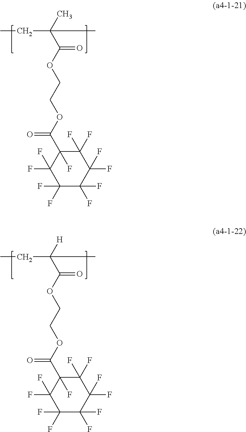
C(C(C)(C(OCCOC(C1(F)C(F)(F)C(F)(F)C(F)(F)C(F)(F)C1(F)F)=O)=O)C)C.C(C([H])(C(OCCOC(C1(F)C(F)(F)C(F)(F)C(F)(F)C(F)(F)C1(F)F)=O)=O)C)C
